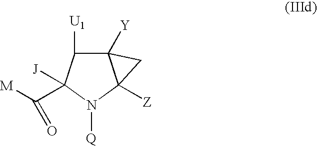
C12([Y])C([U1])C([J])(C([M])=O)N([Q])C1([Z])C2
